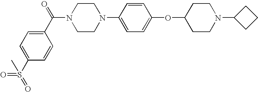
C1CN(C2=CC=C(OC3CCN(C4CCC4)CC3)C=C2)CCN1C(C1=CC=C(S(=O)(=O)C)C=C1)=O
